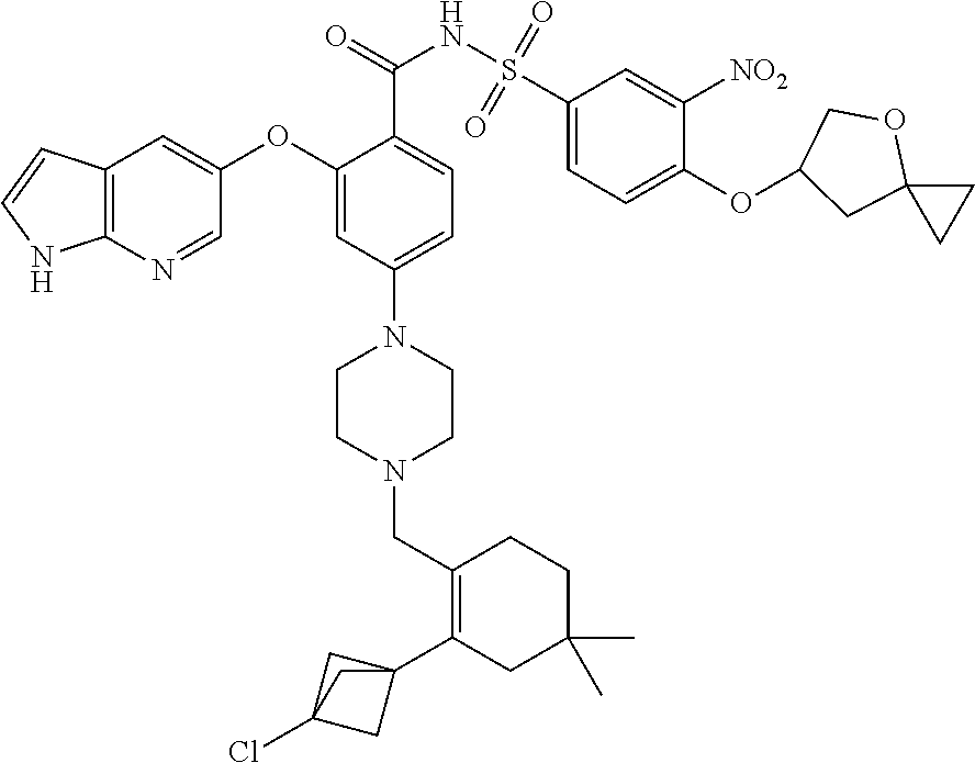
C1(C23CC(Cl)(C2)C3)=C(CN2CCN(C3=CC=C(C(=O)NS(C4=CC=C(OC5COC6(C5)CC6)C([NO2])=C4)(=O)=O)C(OC4=CC5=C(N=C4)NC=C5)=C3)CC2)CCC(C)(C)C1
